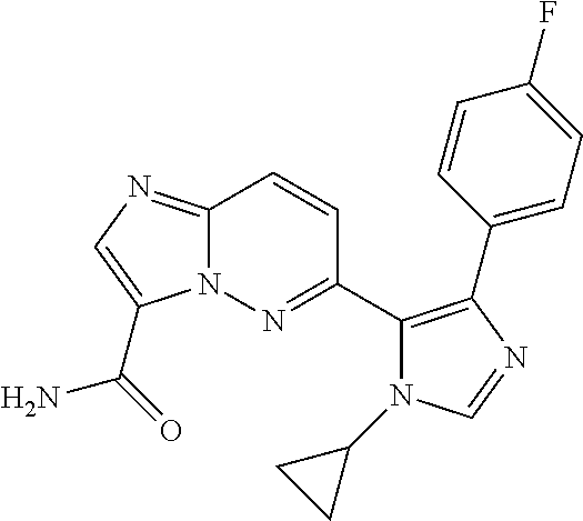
C12=NC=C(C(=O)N)N1N=C(C1=C(C3=CC=C(F)C=C3)N=CN1C1CC1)C=C2
